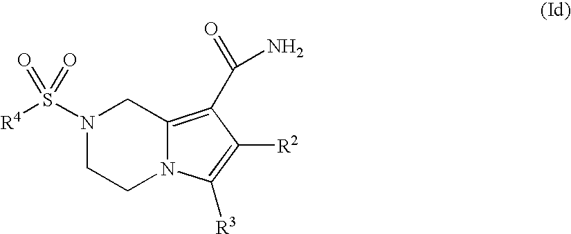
N1(S([R4])(=O)=O)CCN2C(=C(C(=O)N)C([R2])=C2[R3])C1
